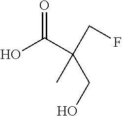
OC(C(CF)(C)CO)=O
